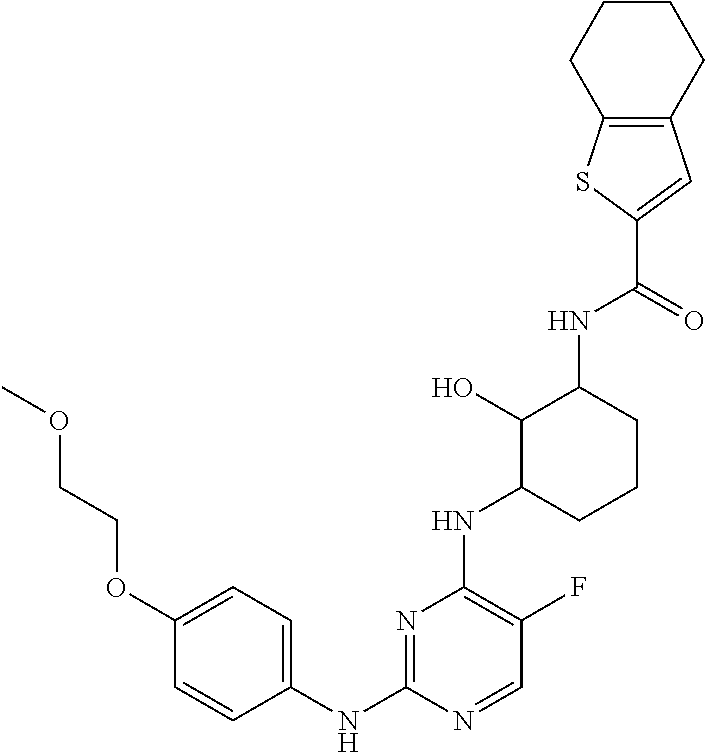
C1(OCCOC)=CC=C(NC2=NC(NC3CCCC(NC(=O)C4=CC5=C(S4)CCCC5)C3O)=C(F)C=N2)C=C1
